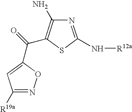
N1=C(N[R12a])SC(C(=O)C2=CC([R19a])=NO2)=C1N
